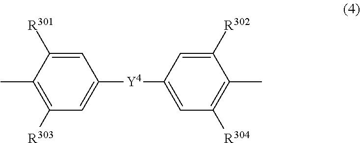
C1=C([R301])C(C)=C([R303])C=C1[Y4]C1=CC([R304])=C(C)C([R302])=C1
